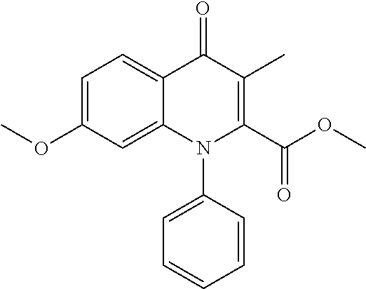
C1=C(OC)C=C2C(=C1)C(=O)C(C)=C(C(OC)=O)N2C1=CC=CC=C1
